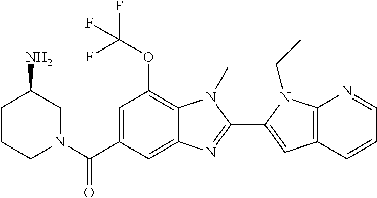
C1CCN(C(C2=CC(OC(F)(F)F)=C3C(=C2)N=C(C2=CC4=C(N2CC)N=CC=C4)N3C)=O)CC1N
